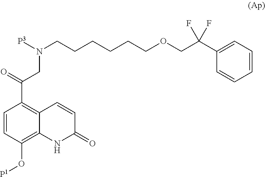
C1=CC(O[P1])=C2C(=C1C(CN(CCCCCCOCC(C1=CC=CC=C1)(F)F)[P3])=O)C=CC(=O)N2
